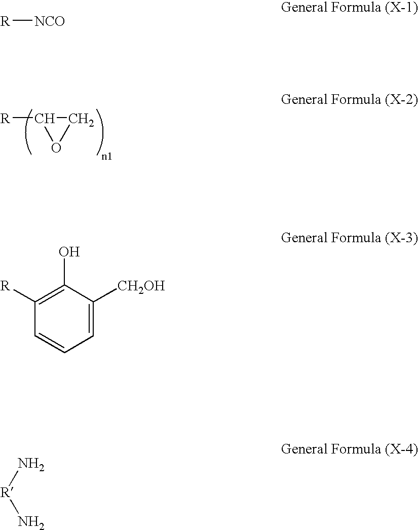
C1C([R])O1.N[R]N.[R][NCO].C1=C([CH2OH])C(O)=C([R])C=C1
